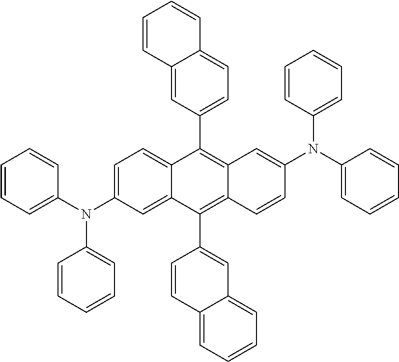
C1=C(N(C2=CC=CC=C2)C2=CC=CC=C2)C=C2C(=C1)C(C1=CC=C3C(=C1)C=CC=C3)=C1C(=C2C2=CC3=CC=CC=C3C=C2)C=CC(N(C2=CC=CC=C2)C2=CC=CC=C2)=C1
